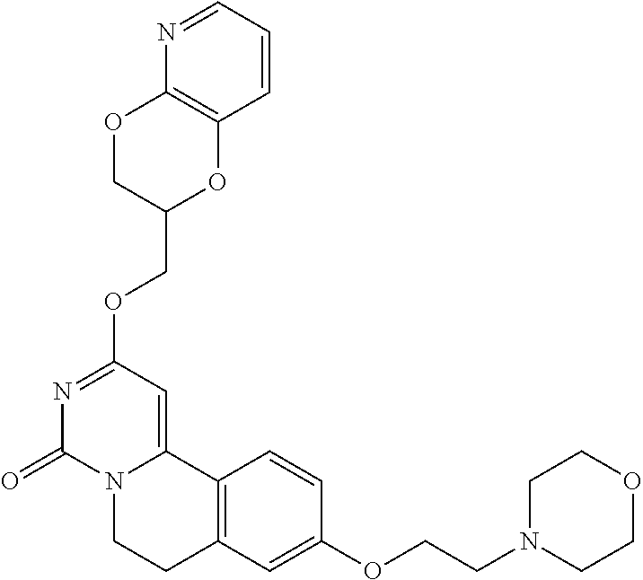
N1=C(OCC2OC3=C(OC2)N=CC=C3)C=C2N(C1=O)CCC1=C2C=CC(OCCN2CCOCC2)=C1
